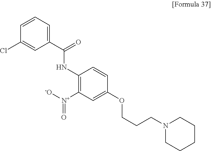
C1=CC=C(C(=O)NC2=C([N+]([-O])=O)C=C(OCCCN3CCCCC3)C=C2)C=C1Cl
